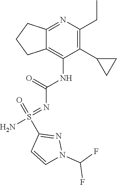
N1(C(F)F)C=CC(S(=NC(=O)NC2=C3CCCC3=NC(CC)=C2C2CC2)(=O)N)=N1
